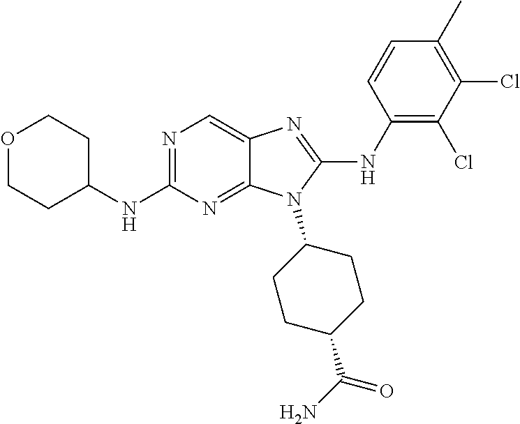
N1=C(NC2CCOCC2)N=C2C(=C1)N=C(NC1=C(Cl)C(Cl)=C(C)C=C1)N2C1CCC(C(N)=O)CC1
